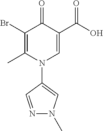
C1(Br)=C(C)N(C2=CN(C)N=C2)C=C(C(O)=O)C1=O
